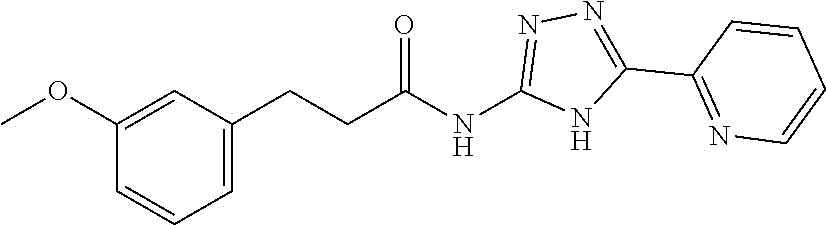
C1(CCC(NC2=NN=C(C3=NC=CC=C3)N2)=O)=CC=CC(OC)=C1
